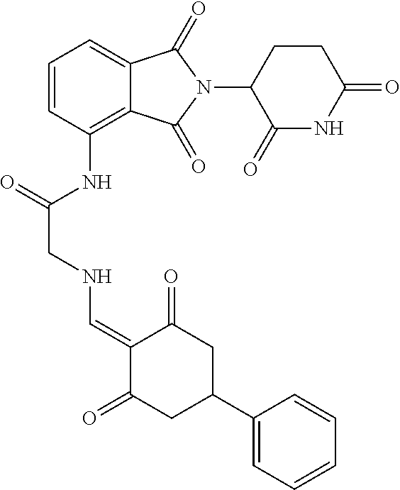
C1=CC(NC(CNC=C2C(=O)CC(C3=CC=CC=C3)CC2=O)=O)=C2C(=C1)C(=O)N(C1CCC(=O)NC1=O)C2=O
